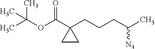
CC(OC(C1(CCCC([N3])C)CC1)=O)(C)C
